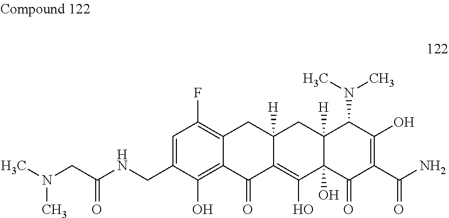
C1=C(CNC(CN(C)C)=O)C(O)=C2C(=C1F)CC1([H])C(=C(O)C3(O)C([H])(C1)C(N(C)C)C(O)=C(C(N)=O)C3=O)C2=O
